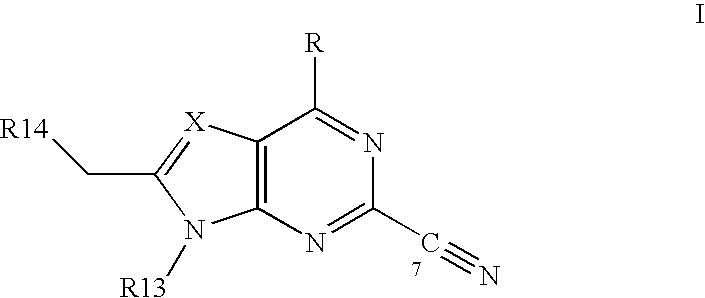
C12=C([X]=C(C[R14])N1[R13])C([R])=NC(C#N)=N2
